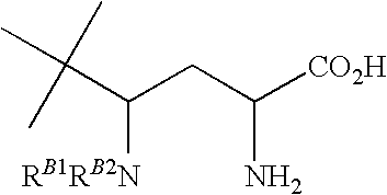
C(C(CC([CO2H])N)[RB1RB2N])(C)(C)C
